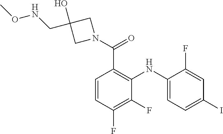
C1=C(F)C(NC2=C(C(=O)N3CC(CNOC)(O)C3)C=CC(F)=C2F)=CC=C1I
